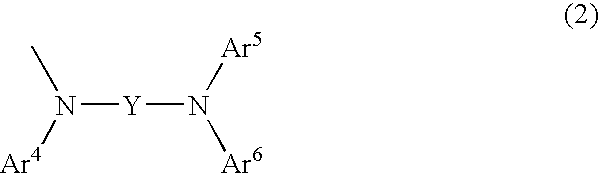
[Y](N([Ar4])C)N([Ar6])[Ar5]
